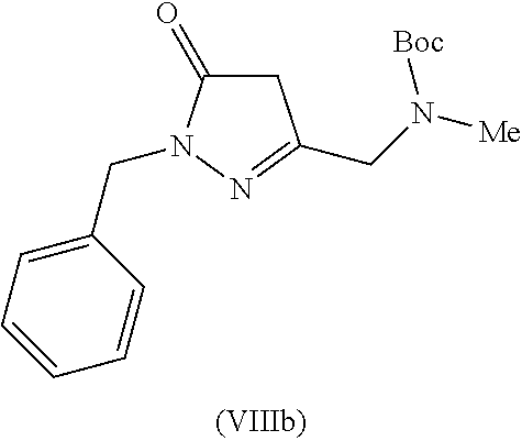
C1C(=O)N(CC2=CC=CC=C2)N=C1CN([Me])[Boc]
